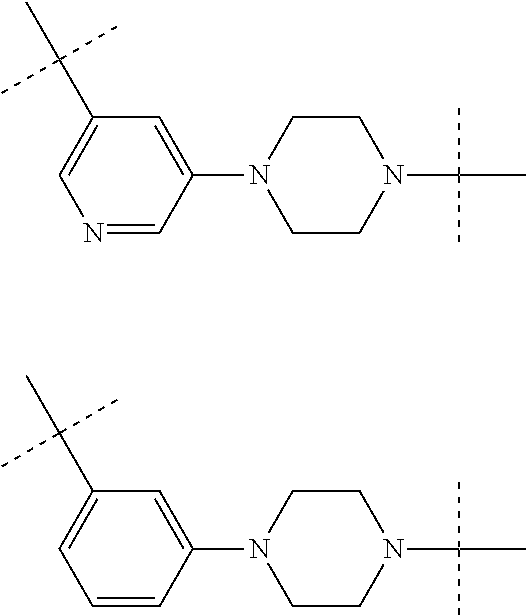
N1=CC(N2CCN(C(C)(C)C)CC2)=CC(C(C)(C)C)=C1.C1=CC(N2CCN(C(C)(C)C)CC2)=CC(C(C)(C)C)=C1
